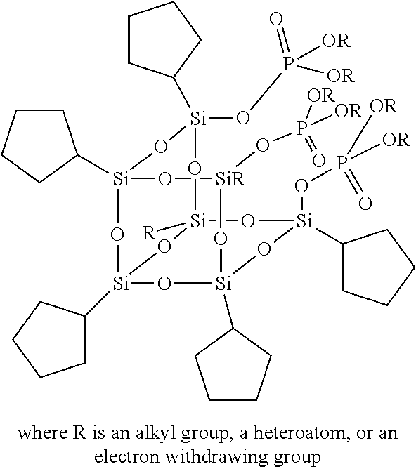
[Si]12(C3CCCC3)O[Si]3([R])O[Si](OP([OR])([OR])=O)(C4CCCC4)O[Si](C4CCCC4)(O1)O[SiR](OP([OR])(=O)[OR])O[Si](C1CCCC1)(O[Si](OP(=O)([OR])[OR])(C1CCCC1)O3)O2
